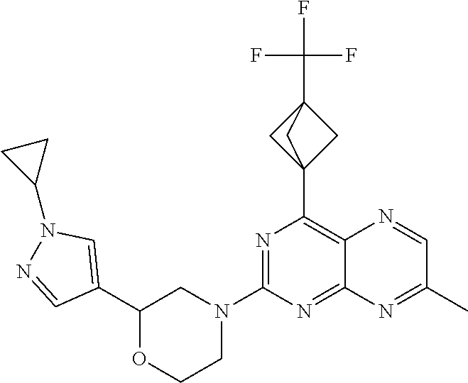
C1(C2=CN(C3CC3)N=C2)OCCN(C2=NC(C34CC(C(F)(F)F)(C3)C4)=C3C(=N2)N=C(C)C=N3)C1
